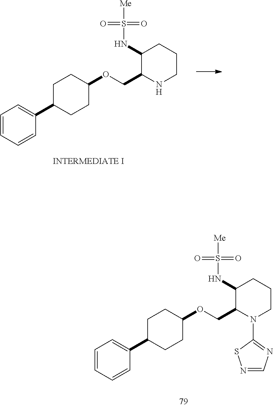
C1=CC=CC(C2CCC(OCC3NCCCC3NS([Me])(=O)=O)CC2)=C1.C1=CC=CC(C2CCC(OCC3N(C4=NC=NS4)CCCC3NS([Me])(=O)=O)CC2)=C1
